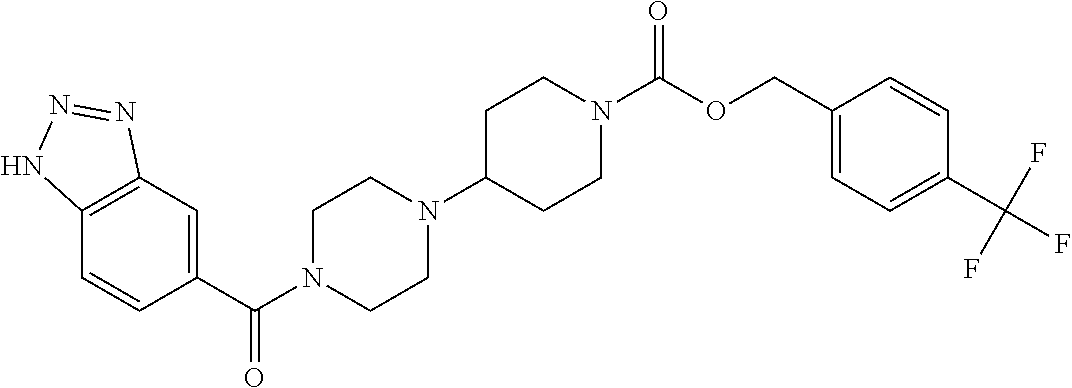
C1(C(N2CCN(C3CCN(C(OCC4=CC=C(C(F)(F)F)C=C4)=O)CC3)CC2)=O)=CC2=C(C=C1)NN=N2
